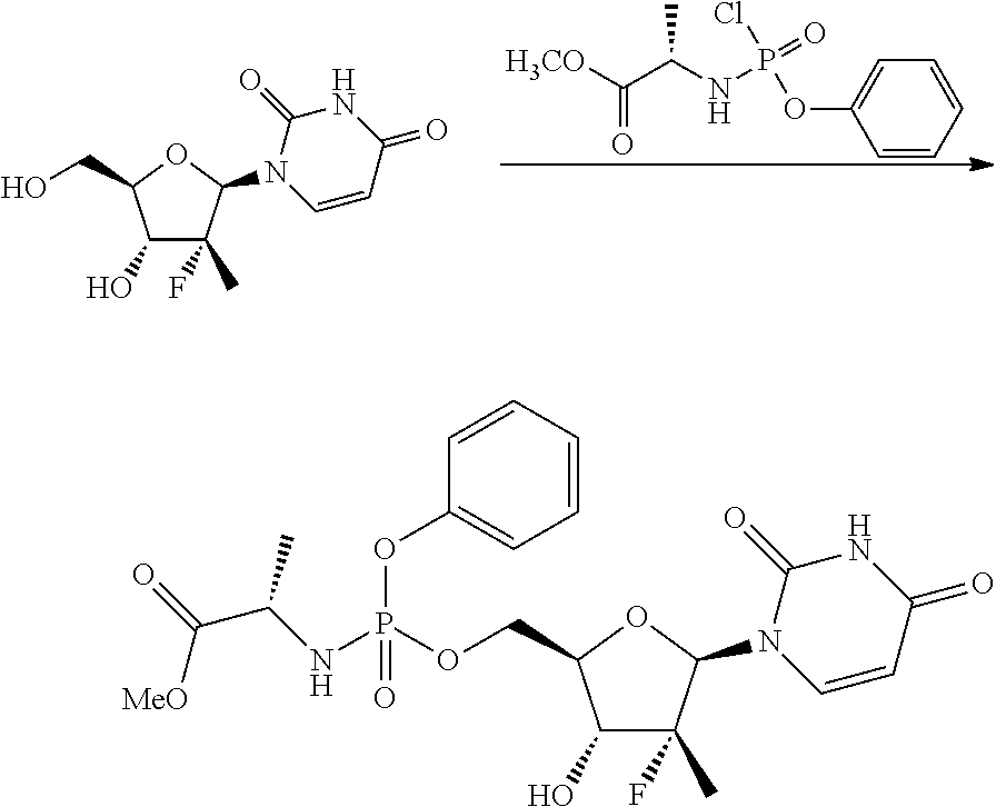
C1=CC=CC=C1OP(Cl)(=O)NC(C([H3CO])=O)C.C1(O)C(F)(C)C(N2C=CC(=O)NC2=O)OC1CO.C1(O)C(F)(C)C(N2C=CC(=O)NC2=O)OC1COP(NC(C(=O)[MeO])C)(OC1=CC=CC=C1)=O
